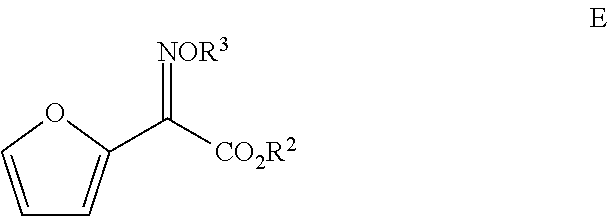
[NOR3]=C([CO2R2])C1=CC=CO1
